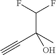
C#CC(C)(O)C(F)F
